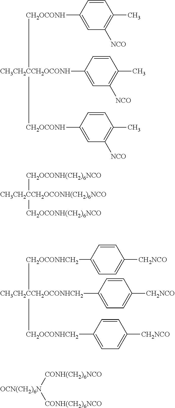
C1=C([CH2OCONH][CH3CH2CCH2OCONH](C2=CC([NCO])=C(C)C=C2)[CH2OCONH]C2=CC([NCO])=C(C)C=C2)C=CC(C)=C1[NCO].[CH2OCONH(CH2)6NCO][CH3CH2CCH2OCONH(CH2)6NCO][CH2OCONH(CH2)6NCO].[OCN(CH2)6N]([CONH(CH2)6NCO])[CONH(CH2)6NCO].C1=C([CH3CH2CCH2OCONHCH2]([CH2OCONHCH2]C2=CC=C([CH2NCO])C=C2)[CH2OCONHCH2]C2=CC=C([CH2NCO])C=C2)C=CC([CH2NCO])=C1
